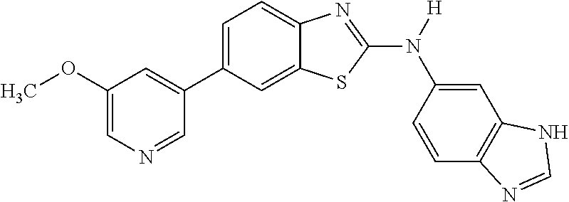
C1(OC)=CN=CC(C2=CC=C3C(=C2)SC(N([H])C2=CC4=C(C=C2)N=CN4)=N3)=C1
